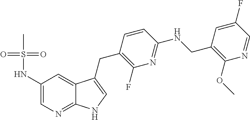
C1(NS(=O)(=O)C)=CN=C2C(=C1)C(CC1=C(F)N=C(NCC3=C(OC)N=CC(F)=C3)C=C1)=CN2
